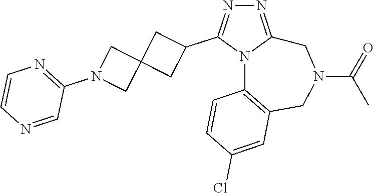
N1=C2N(C(C3CC4(C3)CN(C3=NC=CN=C3)C4)=N1)C1=C(CN(C(=O)C)C2)C=C(Cl)C=C1
